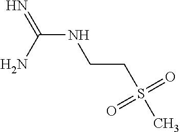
N(C(N)=N)CCS(C)(=O)=O
